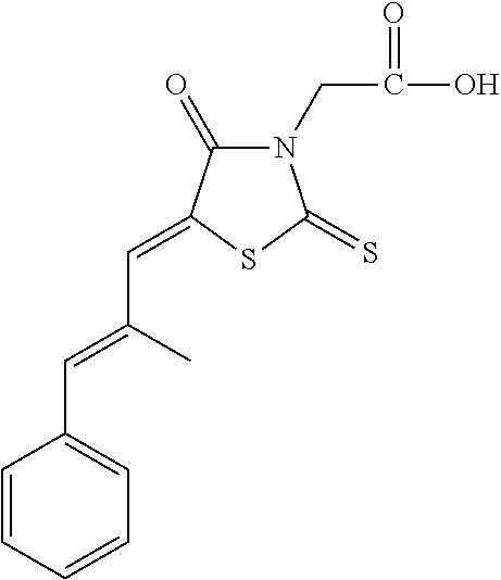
C1=CC=CC=C1C=C(C)C=C1C(=O)N(CC(O)=O)C(=S)S1
